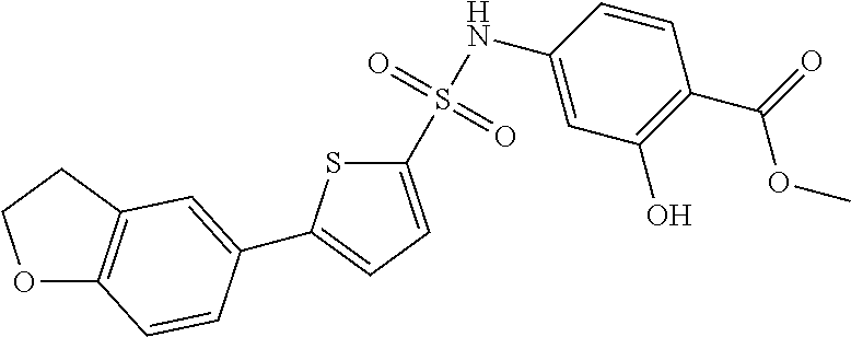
C1(S(=O)(=O)NC2=CC(O)=C(C(=O)OC)C=C2)=CC=C(C2=CC3=C(OCC3)C=C2)S1
